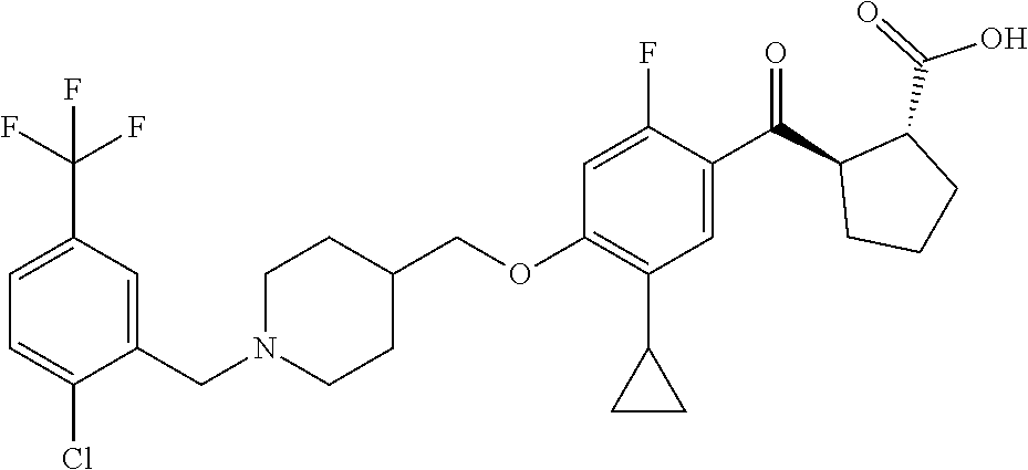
C(OC1=C(C2CC2)C=C(C(C2CCCC2C(O)=O)=O)C(F)=C1)C1CCN(CC2=CC(C(F)(F)F)=CC=C2Cl)CC1
